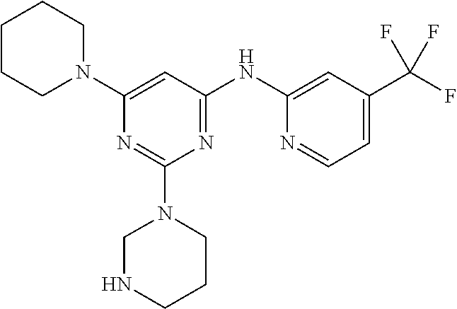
N1=C(N2CNCCC2)N=C(NC2=CC(C(F)(F)F)=CC=N2)C=C1N1CCCCC1
